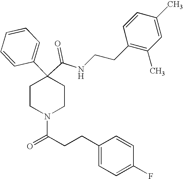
N(C(C1(C2=CC=CC=C2)CCN(C(=O)CCC2=CC=C(F)C=C2)CC1)=O)CCC1=C(C)C=C(C)C=C1
